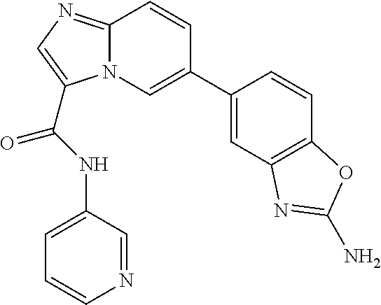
N12C(=NC=C1C(NC1=CC=CN=C1)=O)C=CC(C1=CC3=C(C=C1)OC(N)=N3)=C2
